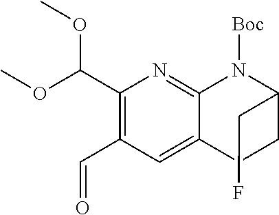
C1(C(OC)OC)=C(C=O)C=C2C(=N1)N([Boc])C(CF)CC2
